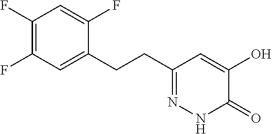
C1(F)=C(F)C=C(CCC2=NNC(=O)C(O)=C2)C(F)=C1
